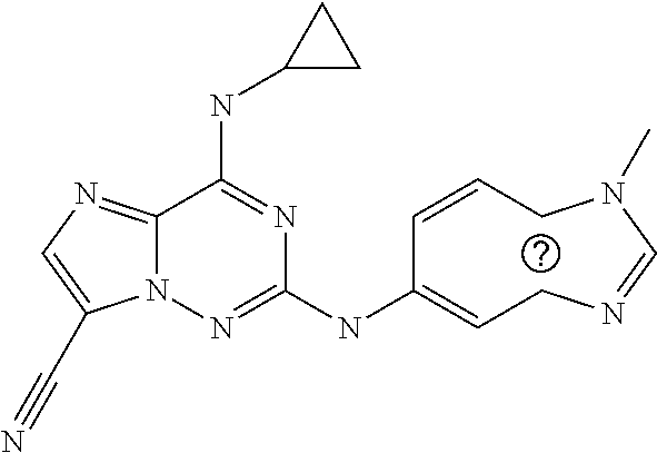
C1=CCN(C)C=NCC=C1NC1=NN2C(=NC=C2C#N)C(NC2CC2)=N1
